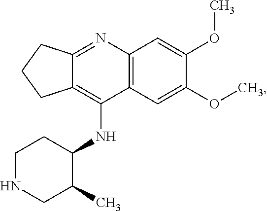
C12=NC3=C(C(NC4CCNCC4C)=C1CCC2)C=C(OC)C(OC)=C3
